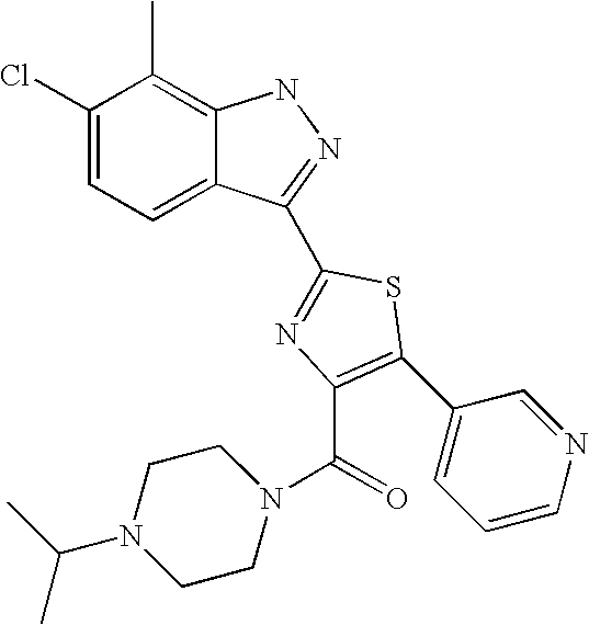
C1(Cl)=CC=C2C(=C1C)NN=C2C1=NC(C(N2CCN(C(C)C)CC2)=O)=C(C2=CC=CN=C2)S1
